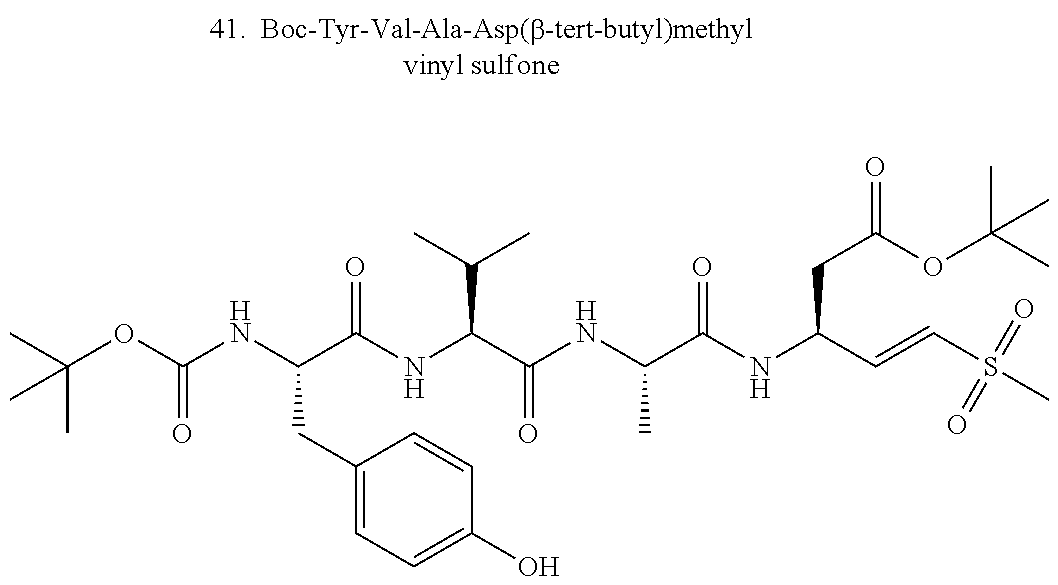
CC(OC(NC(C(NC(C(NC(C(NC(C=CS(C)(=O)=O)CC(=O)OC(C)(C)C)=O)C)=O)C(C)C)=O)CC1=CC=C(O)C=C1)=O)(C)C
